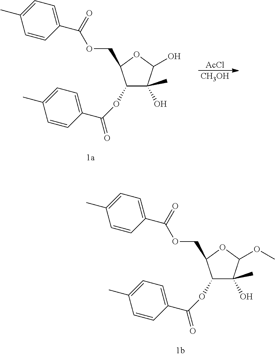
[AcCl].[CH3OH].C1(OC(=O)C2=CC=C(C)C=C2)C(C)(O)C(O)OC1COC(=O)C1=CC=C(C)C=C1.C1(OC(=O)C2=CC=C(C)C=C2)C(C)(O)C(OC)OC1COC(=O)C1=CC=C(C)C=C1
